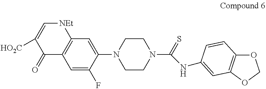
C1(=O)C2=C([NEt]C=C1[HO2C])C=C(N1CCN(C(=S)NC3=CC4=C(OCO4)C=C3)CC1)C(F)=C2
